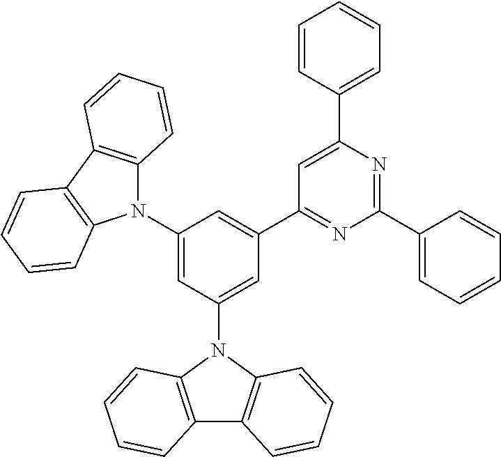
C1(N2C3=C(C4=C2C=CC=C4)C=CC=C3)=CC(N2C3=C(C4=C2C=CC=C4)C=CC=C3)=CC(C2=NC(C3=CC=CC=C3)=NC(C3=CC=CC=C3)=C2)=C1
